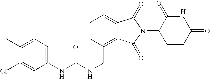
C(C1=C2C(=CC=C1)C(=O)N(C1CCC(=O)NC1=O)C2=O)NC(NC1=CC=C(C)C(Cl)=C1)=O
